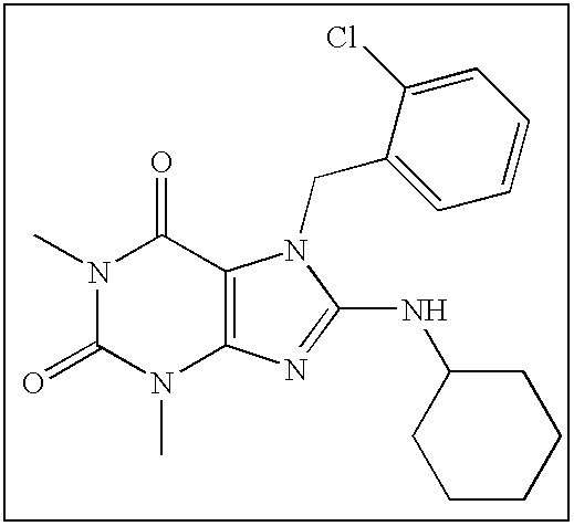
N1(C)C(=O)N(C)C2=C(C1=O)N(CC1=CC=CC=C1Cl)C(NC1CCCCC1)=N2
